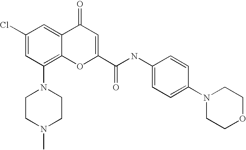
C1(Cl)=CC(N2CCN(C)CC2)=C2C(=C1)C(=O)C=C(C(NC1=CC=C(N3CCOCC3)C=C1)=O)O2
